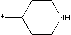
*C1CCNCC1
